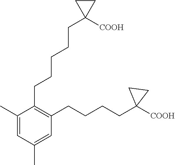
C1(CCCCCC2([COOH])CC2)=C(CCCCC2([COOH])CC2)C=C(C)C=C1C
